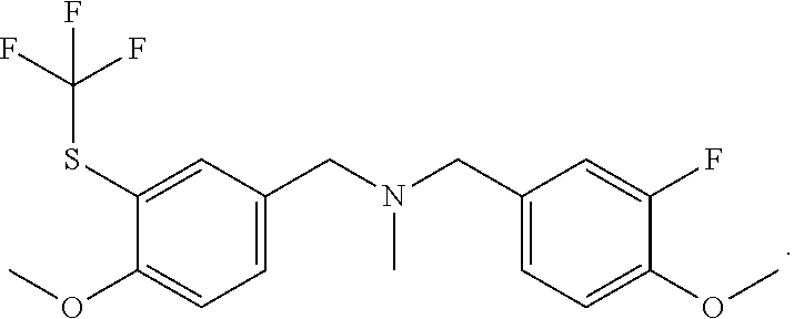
C1=C(CN(CC2=CC=C(OC)C(F)=C2)C)C=C(SC(F)(F)F)C(OC)=C1
